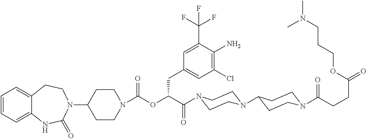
C1=CC=C2C(=C1)CCN(C1CCN(C(OC(C(=O)N3CCN(C4CCN(C(=O)CCC(=O)OCCCN(C)C)CC4)CC3)CC3=CC(Cl)=C(N)C(C(F)(F)F)=C3)=O)CC1)C(=O)N2
